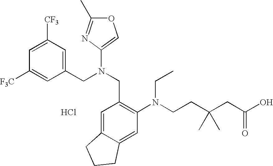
C1=C([CF3])C=C(CN(CC2=C(N(CCC(CC(O)=O)(C)C)CC)C=C3C(=C2)CCC3)C2=COC(C)=N2)C=C1[F3C].Cl
